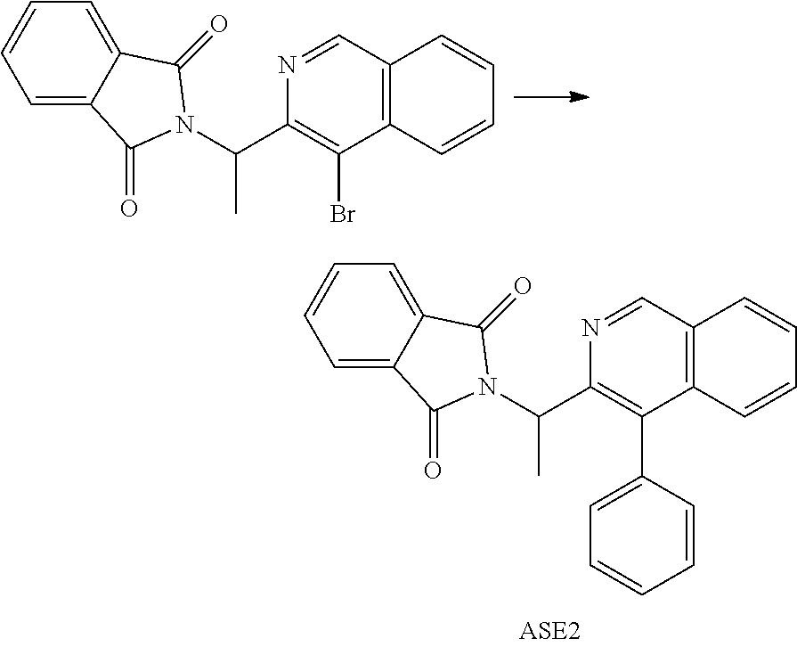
C12=C(C=NC(C(C)N3C(=O)C4=CC=CC=C4C3=O)=C1Br)C=CC=C2.C12=C(C=NC(C(C)N3C(=O)C4=CC=CC=C4C3=O)=C1C1=CC=CC=C1)C=CC=C2
